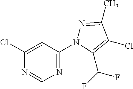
N1=CN=C(N2N=C(C)C(Cl)=C2C(F)F)C=C1Cl
